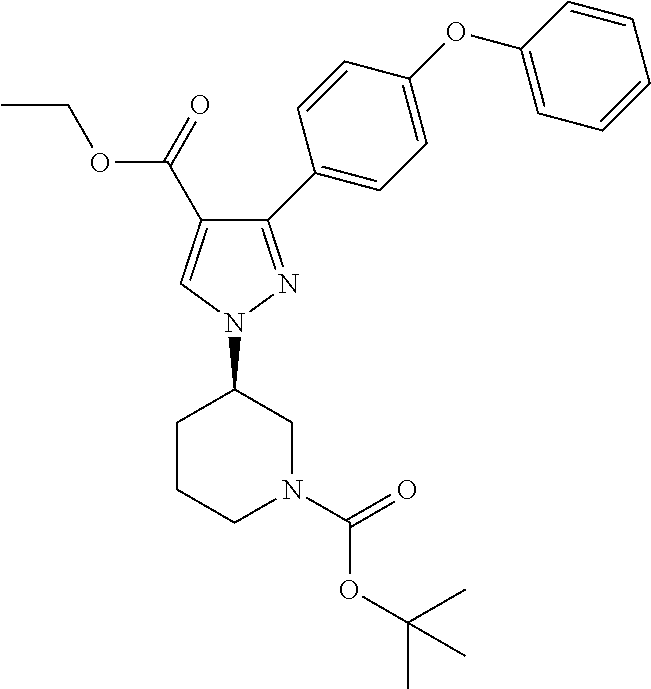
C1CCN(C(=O)OC(C)(C)C)CC1N1N=C(C2=CC=C(OC3=CC=CC=C3)C=C2)C(C(OCC)=O)=C1
